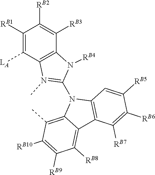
C12=C(C=C([RB5])C([RB6])=C1[RB7])N(C1=N(C)C3=C(N1[RB4])C([RB3])=C([RB2])C([RB1])=C3[LA])C1=C(C)C([RB10])=C([RB9])C([RB8])=C21
